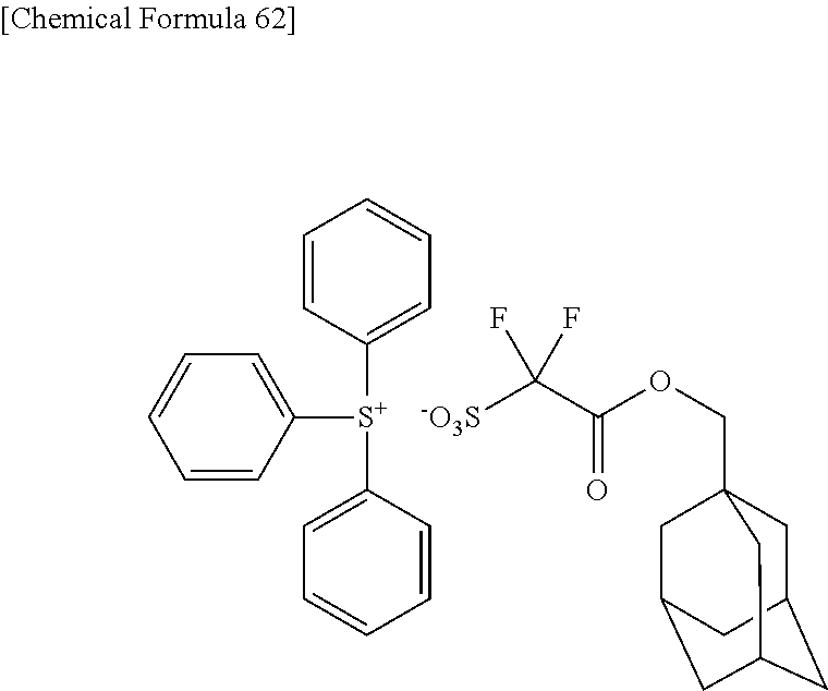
C1=CC([S+](C2=CC=CC=C2)C2=CC=CC=C2)=CC=C1.[-O3S]C(C(OCC12CC3CC(CC(C1)C3)C2)=O)(F)F
